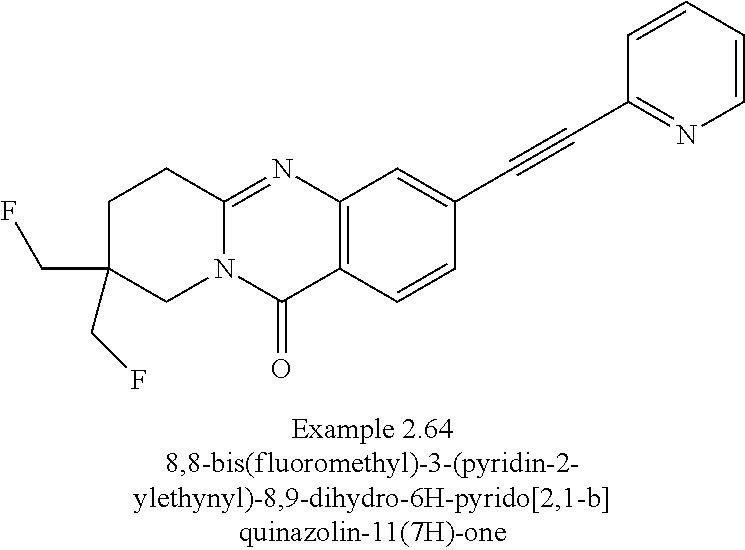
C1C(CF)(CF)CN2C(=NC3=C(C2=O)C=CC(C#CC2=NC=CC=C2)=C3)C1
